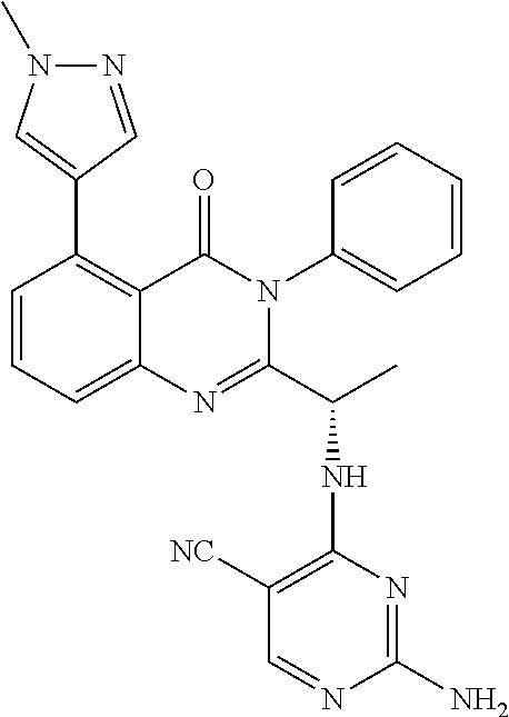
C1(C2=CN(C)N=C2)=C2C(=CC=C1)N=C(C(C)NC1=C([NC])C=NC(N)=N1)N(C1=CC=CC=C1)C2=O
